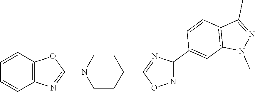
C12=C(C=CC=C1)OC(N1CCC(C3=NC(C4=CC5=C(C=C4)C(C)=NN5C)=NO3)CC1)=N2
